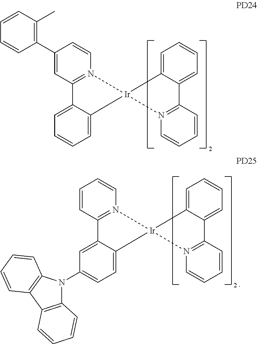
C12=CC=CC=C1[Ir]1(N3=C2C=C(C2=C(C)C=CC=C2)C=C3)C2=CC=CC=C2C2=N1C=CC=C2.C12=CC(N3C4=C(C5=C3C=CC=C5)C=CC=C4)=CC=C1[Ir]1(N3=C2C=CC=C3)C2=CC=CC=C2C2=N1C=CC=C2
